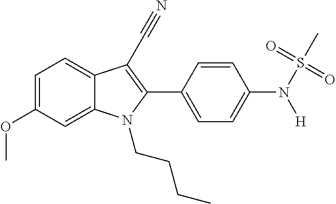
C1=C(OC)C=C2C(=C1)C(C#N)=C(C1=CC=C(N([H])S(C)(=O)=O)C=C1)N2CCCC
